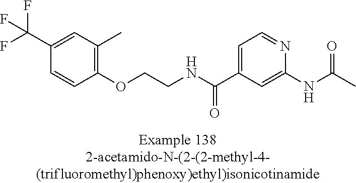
C1(C(F)(F)F)=CC(C)=C(OCCNC(C2=CC=NC(NC(C)=O)=C2)=O)C=C1
